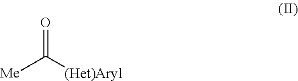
O=C([(Het)Aryl])[Me]
